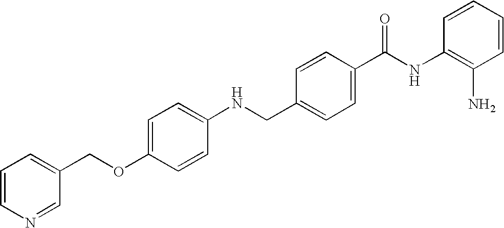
N(CC1=CC=C(C(NC2=C(N)C=CC=C2)=O)C=C1)C1=CC=C(OCC2=CC=CN=C2)C=C1
